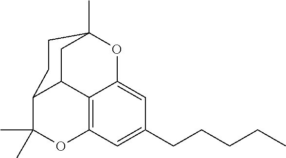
C12=C3C=C(CCCCC)C=C1OC1(C)CC2C(C(C)(C)O3)CC1
